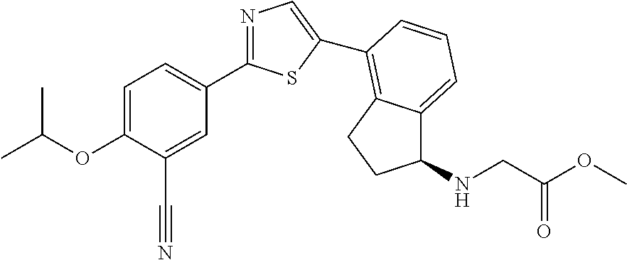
C1=C(OC(C)C)C(C#N)=CC(C2=NC=C(C3=C4C(=CC=C3)C(NCC(OC)=O)CC4)S2)=C1
